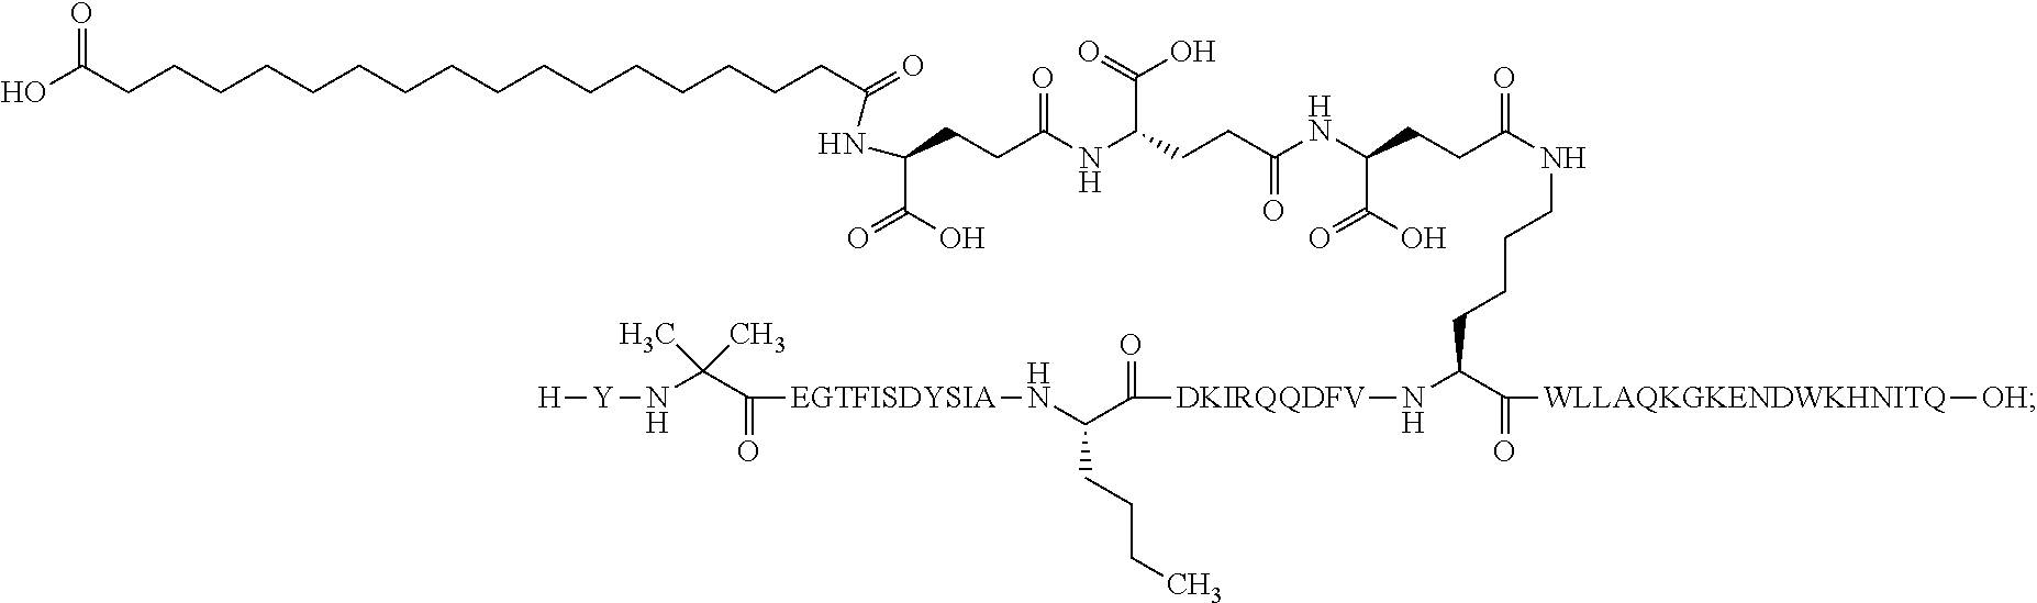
N(C(CCC(NC(CCC(NC(CCC(=O)NCCCCC(C(=O)[WLLAQKGKENDWKHNITQ][OH])N[DKIRQQDFV]C(C(CCCC)N[EGTFISDYSIA]C(C(N[Y][H])(C)C)=O)=O)C(=O)O)=O)C(O)=O)=O)C(=O)O)C(CCCCCCCCCCCCCCCCC(O)=O)=O
